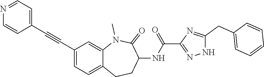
C1(C#CC2=CC=NC=C2)=CC=C2C(=C1)N(C)C(=O)C(NC(C1=NNC(CC3=CC=CC=C3)=N1)=O)CC2
